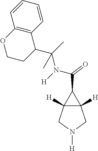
C12([H])C([H])(CN([H])C1)C2C(N(C(C1C2=C(OCC1)C=CC=C2)(C)C)[H])=O
